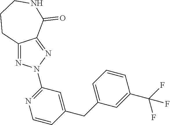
N1=C2C(=NN1C1=NC=CC(CC3=CC=CC(C(F)(F)F)=C3)=C1)C(=O)NCCC2
